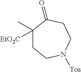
C1C([EtO2C])(C)C(=O)CCN([Tos])C1
